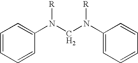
C1=CC=CC(N(CN(C2=CC=CC=C2)[R])[R])=C1
